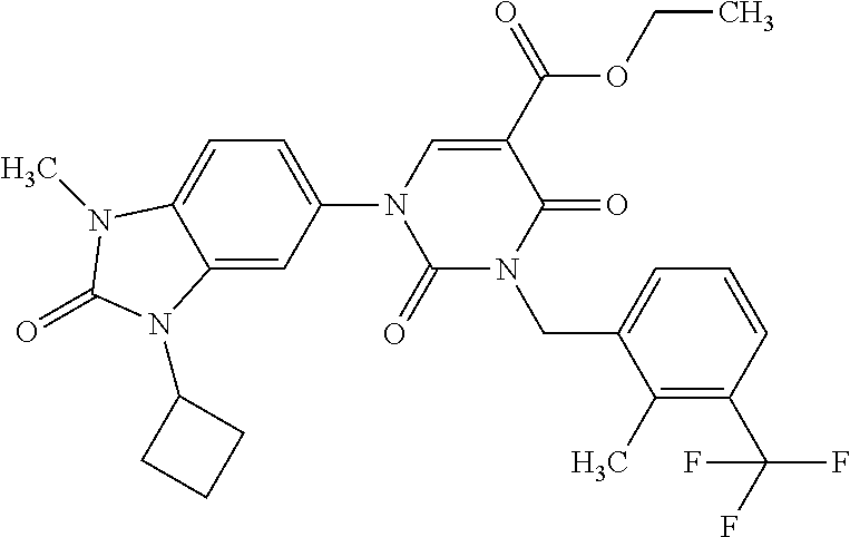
C12=CC(N3C(=O)N(CC4=CC=CC(C(F)(F)F)=C4C)C(=O)C(C(OCC)=O)=C3)=CC=C1N(C)C(=O)N2C1CCC1
